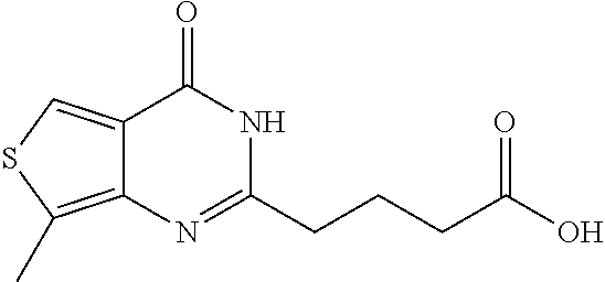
C12=CSC(C)=C1N=C(CCCC(O)=O)NC2=O
